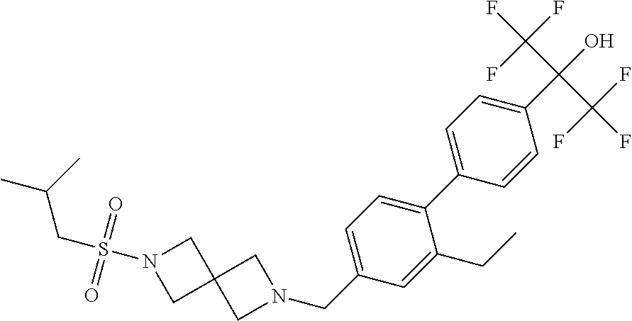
C12(CN(CC3=CC=C(C4=CC=C(C(O)(C(F)(F)F)C(F)(F)F)C=C4)C(CC)=C3)C1)CN(S(CC(C)C)(=O)=O)C2
